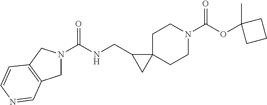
C1C2(CCN(C(OC3(C)CCC3)=O)C1)C(CNC(=O)N1CC3=C(C1)C=CN=C3)C2
